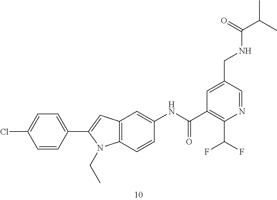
C1=C(CNC(C(C)C)=O)C=NC(C(F)F)=C1C(NC1=CC2=C(C=C1)N(CC)C(C1=CC=C(Cl)C=C1)=C2)=O
